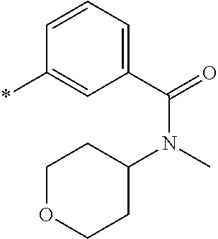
*C1=CC(C(=O)N(C)C2CCOCC2)=CC=C1
